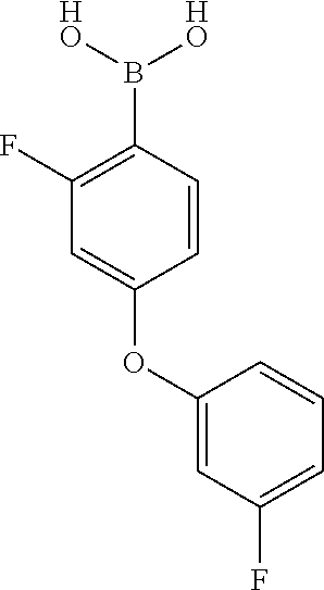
C1(F)=C(B([HO])[HO])C=CC(OC2=CC(F)=CC=C2)=C1
